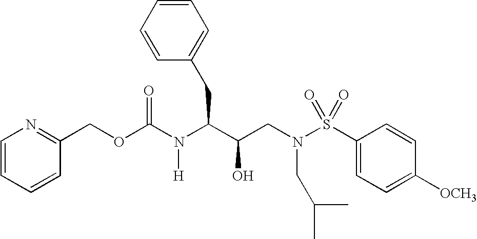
O(C(N(C(C(CN(S(C1=CC=C([OCH3])C=C1)(=O)=O)CC(C)C)O)CC1=CC=CC=C1)[H])=O)CC1=NC=CC=C1
